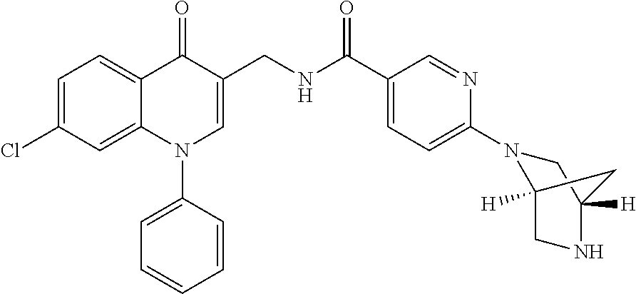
C1=C(Cl)C=C2C(=C1)C(=O)C(CNC(C1=CC=C(N3C4([H])CNC([H])(C3)C4)N=C1)=O)=CN2C1=CC=CC=C1
